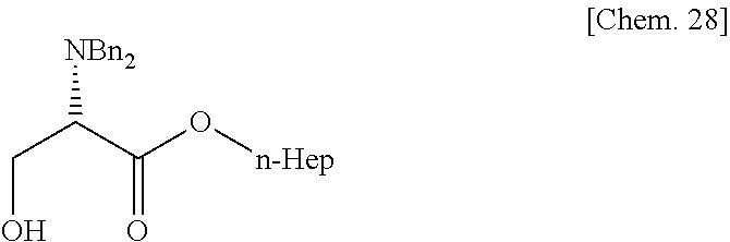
OCC(C(=O)O[n-Hep])[NBn2]
